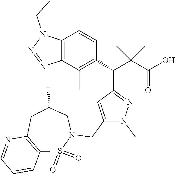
C12=C(C(C)=C(C(C(C(O)=O)(C)C)C3=NN(C)C(CN4CC(C)CC5=C(S4(=O)=O)C=CC=N5)=C3)C=C1)N=NN2CC
